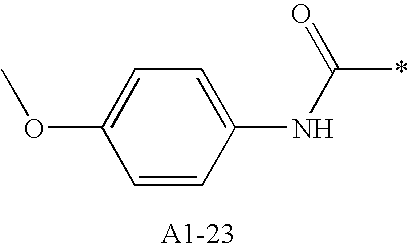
C1(OC)=CC=C(NC(*)=O)C=C1
